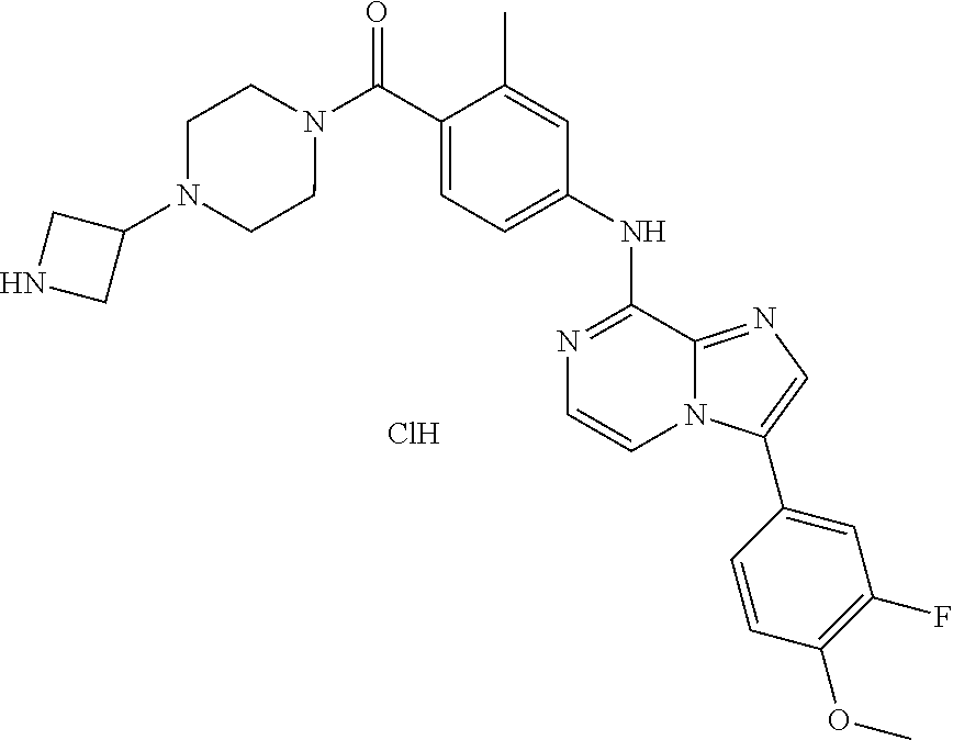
N1(C(C2=CC=C(NC3=NC=CN4C3=NC=C4C3=CC(F)=C(OC)C=C3)C=C2C)=O)CCN(C2CNC2)CC1.Cl
